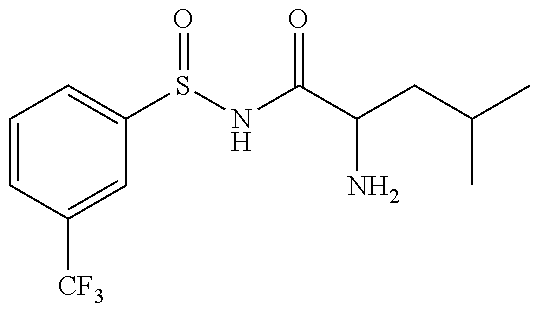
C1=CC([CF3])=CC(S(NC(C(CC(C)C)N)=O)=O)=C1
